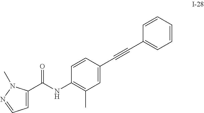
C1=C(C(NC2=C(C)C=C(C#CC3=CC=CC=C3)C=C2)=O)N(C)N=C1
